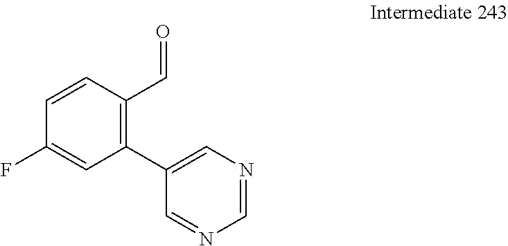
C1=CC(C=O)=C(C2=CN=CN=C2)C=C1F
